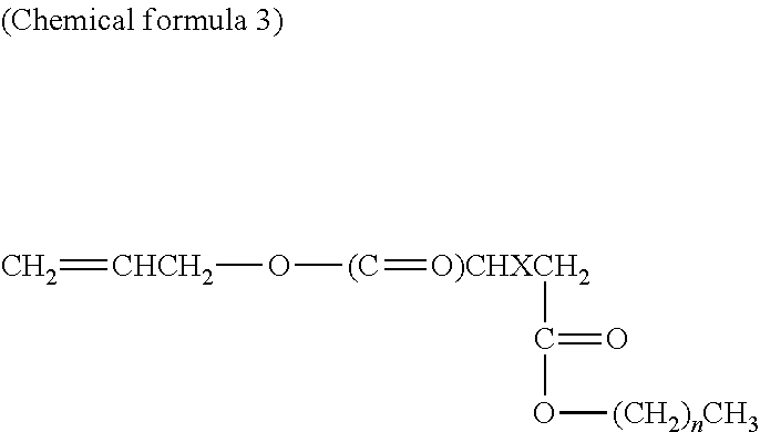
O([(C]=[O)CHXCH2]C(=O)O[(CH2)nCH3])[CHCH2]=C
